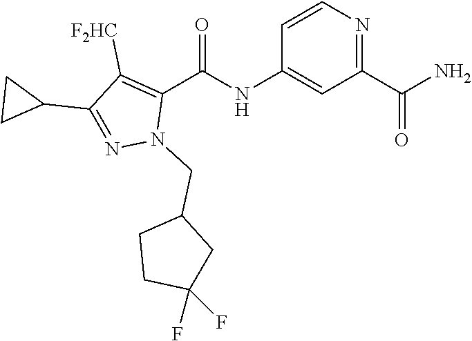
C1(C2CC2)=NN(CC2CCC(F)(F)C2)C(C(=O)NC2=CC(C(=O)N)=NC=C2)=C1[F2HC]
